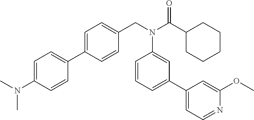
C1=C(N(C)C)C=CC(C2=CC=C(CN(C(C3CCCCC3)=O)C3=CC(C4=CC=NC(OC)=C4)=CC=C3)C=C2)=C1
